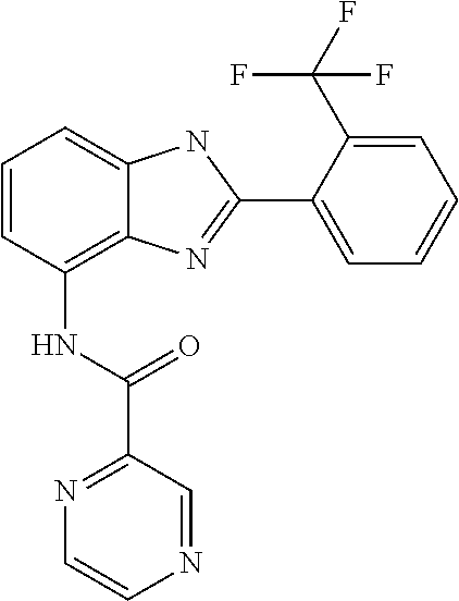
C1=CC(NC(C2=NC=CN=C2)=O)=C2C(=C1)NC(C1=CC=CC=C1C(F)(F)F)=N2
